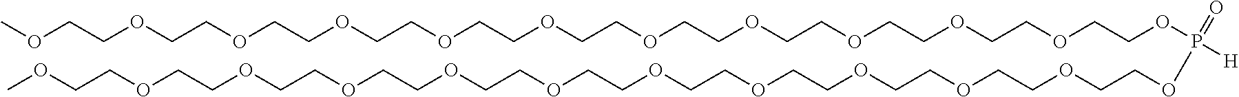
COCCOCCOCCOCCOCCOCCOCCOCCOCCOCCOCCOP(OCCOCCOCCOCCOCCOCCOCCOCCOCCOCCOCCOC)([H])=O
